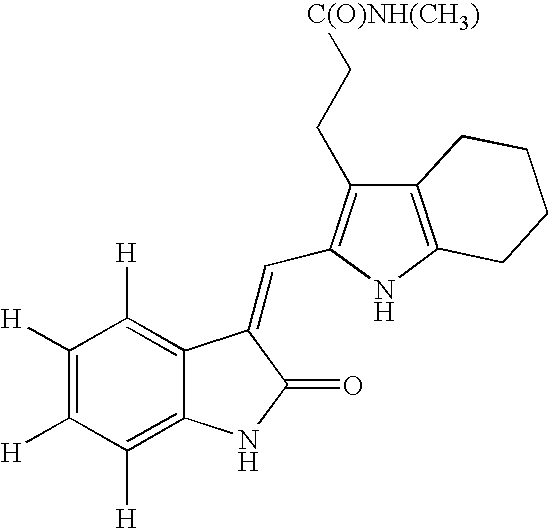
C1([H])=C([H])C([H])=C2C(=C1[H])C(=CC1=C(CC[C(O)NH(CH3)])C3=C(N1)CCCC3)C(=O)N2
